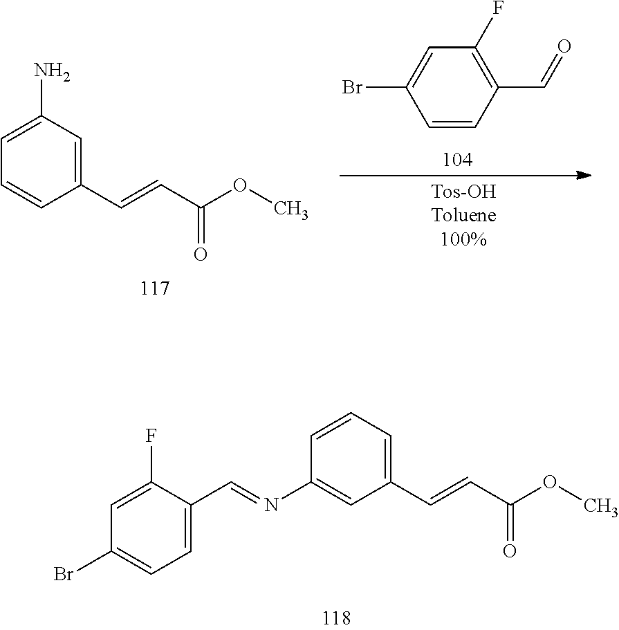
C1(N)=CC=CC(C=CC(OC)=O)=C1.C1=C(Br)C=CC(C=O)=C1F.C1=CC(N=CC2=CC=C(Br)C=C2F)=CC(C=CC(OC)=O)=C1
